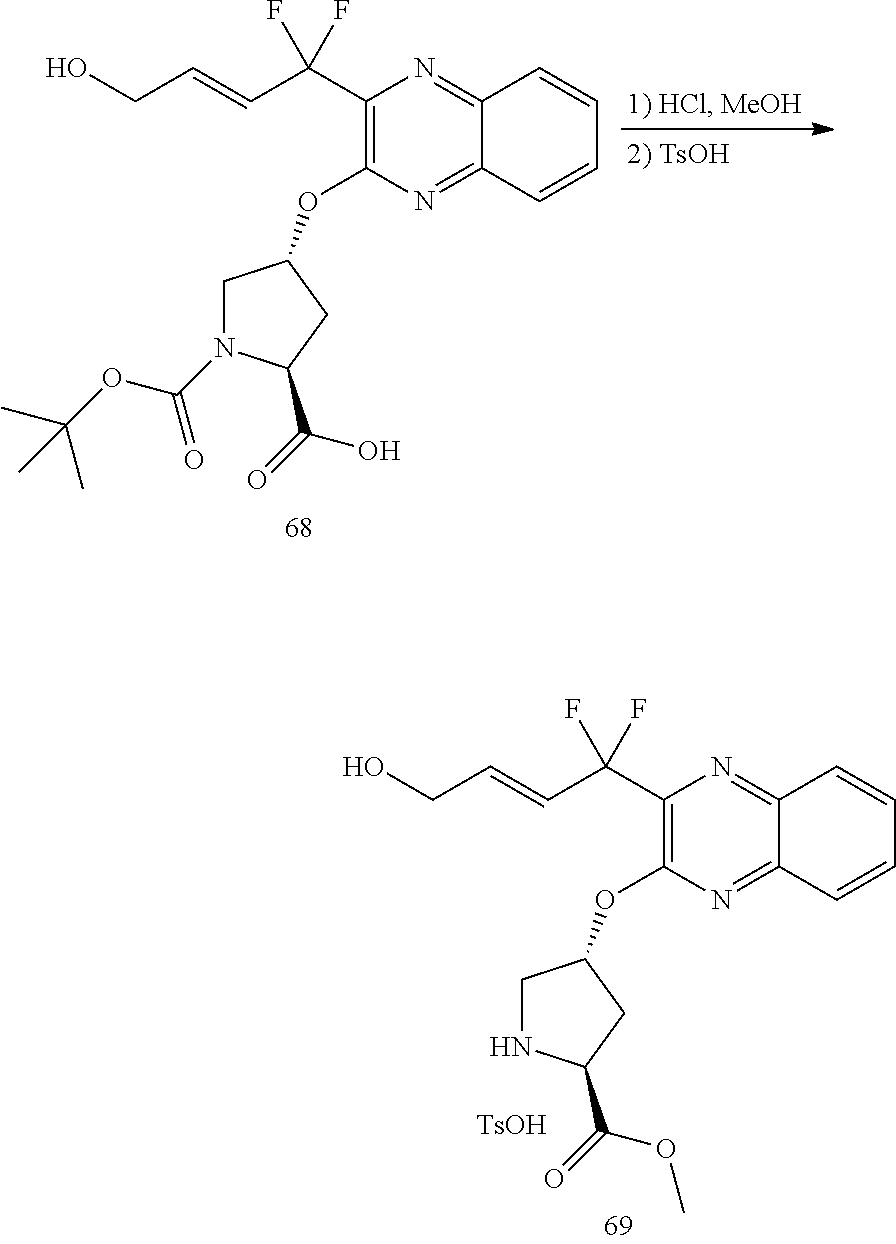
C(=CC(C1=C(OC2CNC(C(=O)OC)C2)N=C2C(=N1)C=CC=C2)(F)F)CO.[TsOH].C(=CC(C1=C(OC2CN(C(=O)OC(C)(C)C)C(C(=O)O)C2)N=C2C(=N1)C=CC=C2)(F)F)CO
